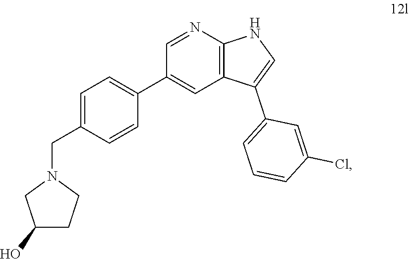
C1=C(CN2CC(O)CC2)C=CC(C2=CC3=C(N=C2)NC=C3C2=CC=CC(Cl)=C2)=C1
